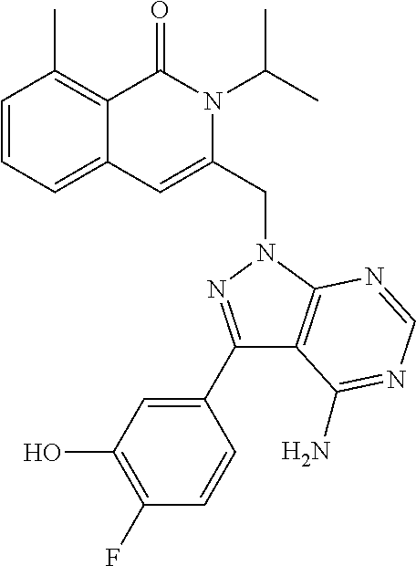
C1=CC=C2C(=C1C)C(=O)N(C(C)C)C(CN1C3=C(C(C4=CC(O)=C(F)C=C4)=N1)C(N)=NC=N3)=C2
